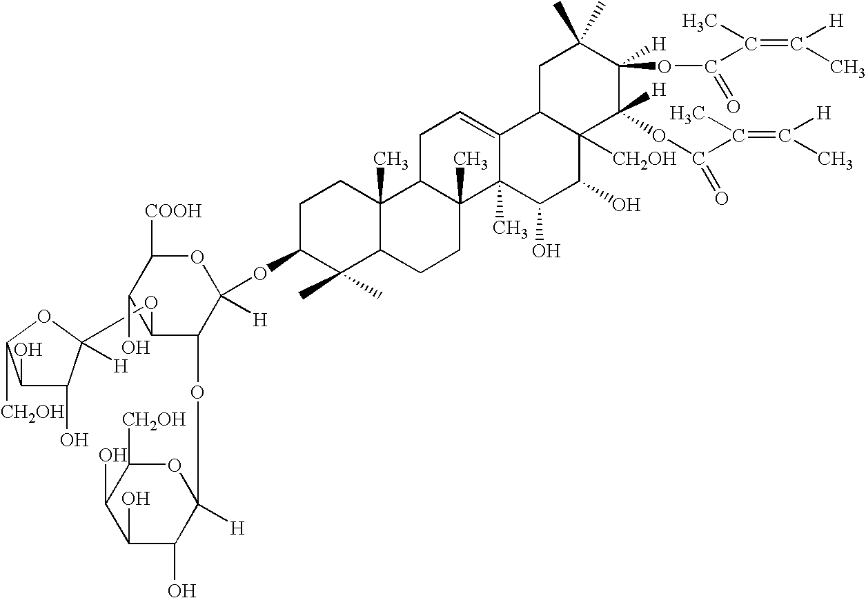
C1(O)C(O)C([H])(OC2C(OC3([H])C(O)C(O)C(O)C([CH2OH])O3)C(OC3C(C)(C)C4C(C)(CC3)C3C(C)(CC4)C4(C)C(=CC3)C3C([CH2OH])(C(O)C4O)C(OC(C(=C(C)[H])C)=O)([H])C([H])(OC(=O)C(=C(C)[H])C)C(C)(C)C3)([H])OC([COOH])C2O)OC1[CH2OH]
